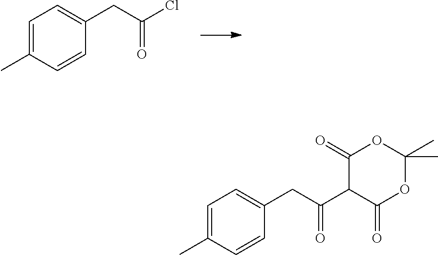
C1=C(C)C=CC(CC(Cl)=O)=C1.C1=C(C)C=CC(CC(C2C(=O)OC(C)(C)OC2=O)=O)=C1
